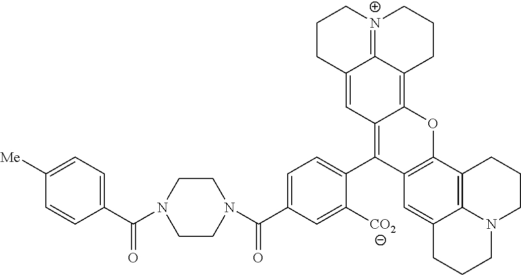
C1(C(N2CCN(C(C3=CC=C([Me])C=C3)=O)CC2)=O)=CC=C(C2=C3C(=C4C5=[N+](CCCC5=C3)CCC4)OC3=C2C=C2C4=C3CCCN4CCC2)C([CO2])=C1
